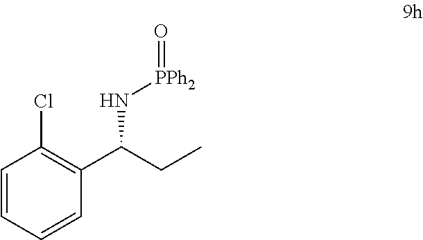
C1=CC=CC(C(CC)N[PPh2]=O)=C1Cl
